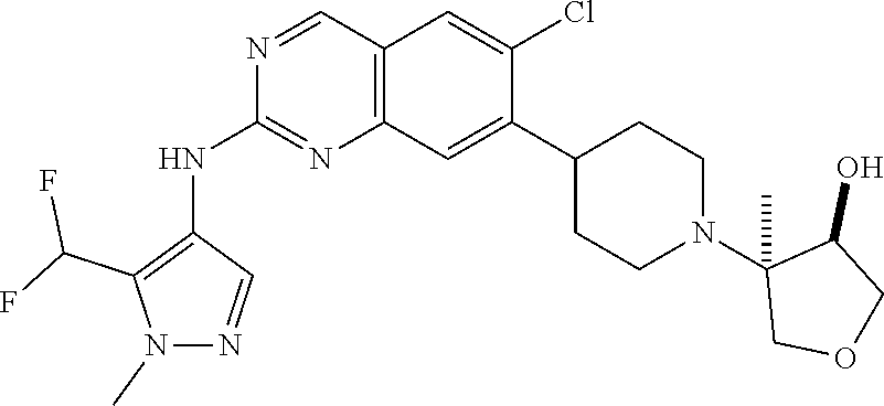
N1(C)N=CC(NC2=NC3=C(C=N2)C=C(Cl)C(C2CCN(C4(C)COCC4O)CC2)=C3)=C1C(F)F
